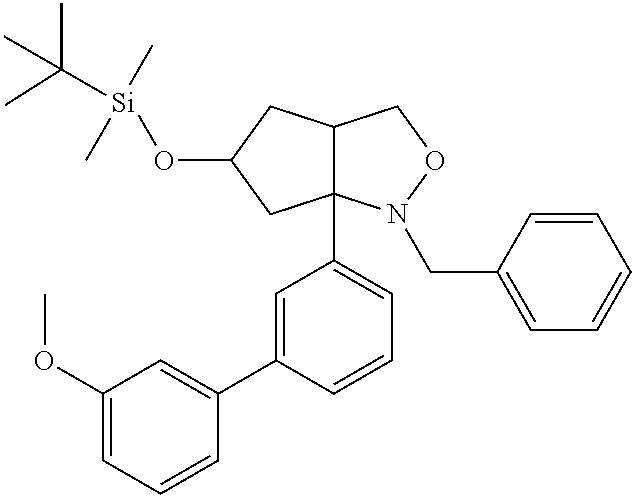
C1(OC)=CC=CC(C2=CC(C34C(CC(O[Si](C)(C)C(C)(C)C)C3)CON4CC3=CC=CC=C3)=CC=C2)=C1
